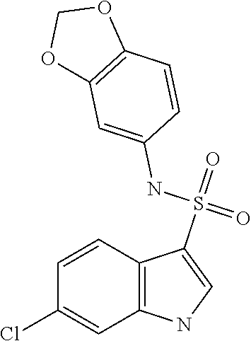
C1=CC2=C(C=C1Cl)NC=C2S(=O)(NC1=CC2=C(C=C1)OCO2)=O
